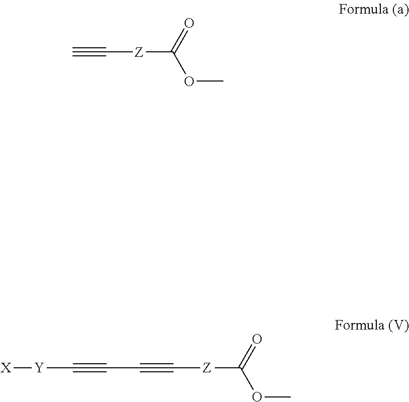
C([Z]C(=O)OC)#C.C([Z]C(=O)OC)#CC#C[Y][X]
